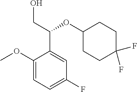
C1(OC)=CC=C(F)C=C1C(CO)OC1CCC(F)(F)CC1
